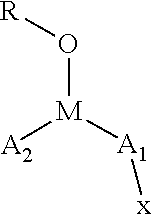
[R]O[M]([A1][x])[A2]
